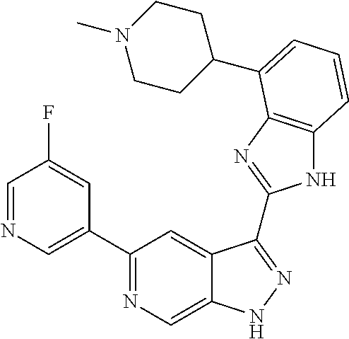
C1(C2=NC=C3C(=C2)C(C2=NC4=C(N2)C=CC=C4C2CCN(C)CC2)=NN3)=CN=CC(F)=C1
